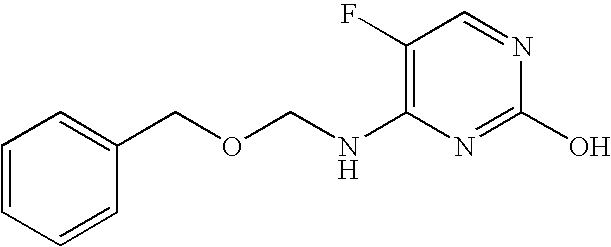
N(C1=C(F)C=NC(O)=N1)COCC1=CC=CC=C1
